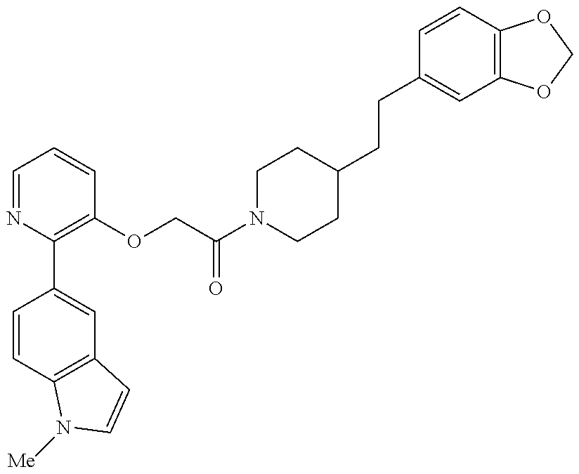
C1=CC2=C(C=C1C1=C(OCC(N3CCC(CCC4=CC5=C(C=C4)OCO5)CC3)=O)C=CC=N1)C=CN2[Me]
